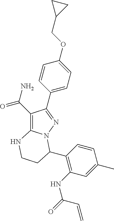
C1(C(=O)N)=C2N(N=C1C1=CC=C(OCC3CC3)C=C1)C(C1=C(NC(=O)C=C)C=C(C)C=C1)CCN2
